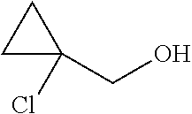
C1C(Cl)(CO)C1
